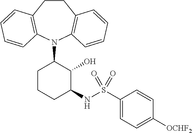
C1CC2=C(N(C3CCCC(NS(C4=CC=C([OCHF2])C=C4)(=O)=O)C3O)C3=C1C=CC=C3)C=CC=C2
